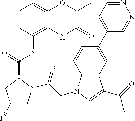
C1=CC(NC(C2CC(F)CN2C(CN2C3=C(C(C(C)=O)=C2)C=C(C2=CC=NN=C2)C=C3)=O)=O)=C2C(=C1)OC(C)C(=O)N2
